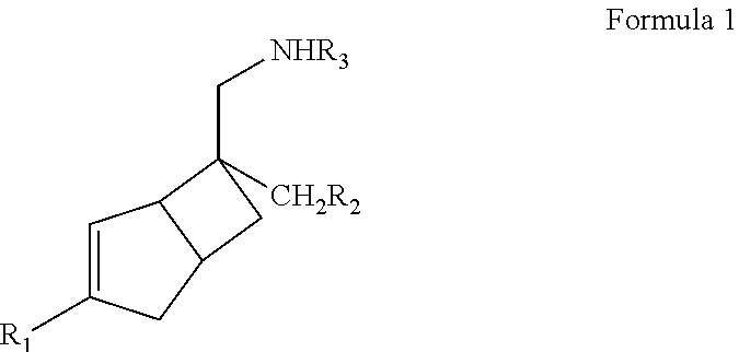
C1=C([R1])CC2C1C(C[NHR3])([CH2R2])C2
